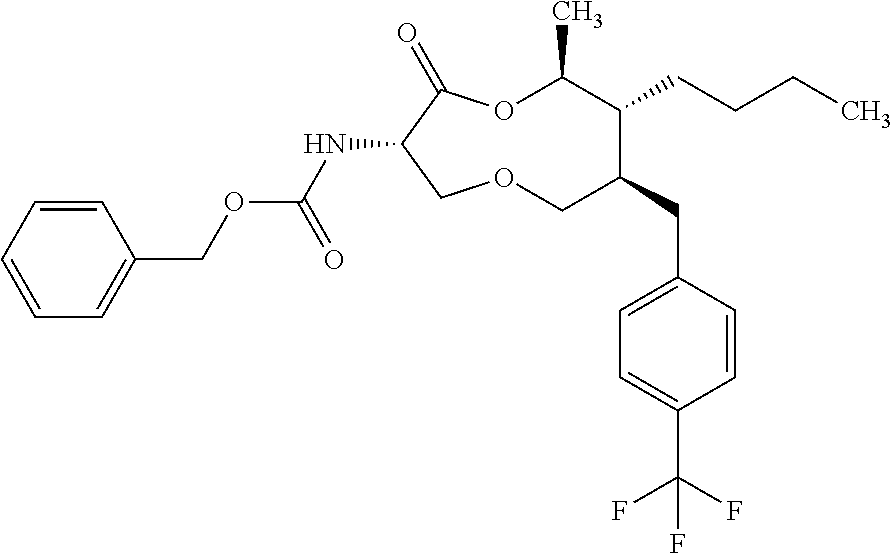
N(C1C(=O)OC(C)C(CCCC)C(CC2=CC=C(C(F)(F)F)C=C2)COC1)C(OCC1=CC=CC=C1)=O
